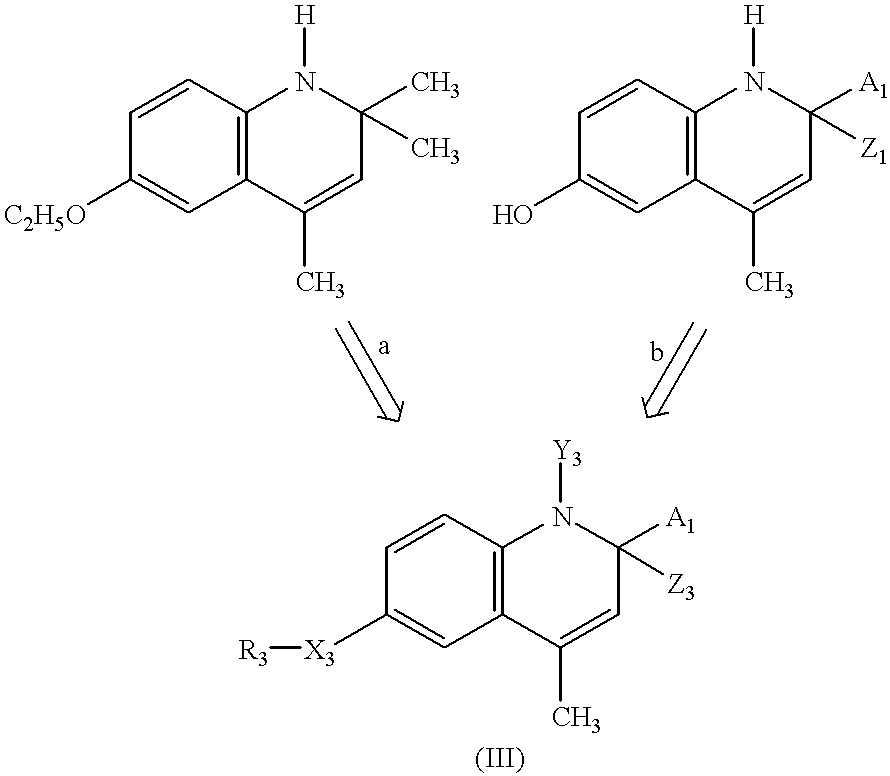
C12=C(C=CC([C2H5O])=C1)N([H])C(C)(C)C=C2C.C12=C(C=CC(O)=C1)N([H])C([A1])([Z1])C=C2C.C12=C(C=CC([X3][R3])=C1)N([Y3])C([A1])([Z3])C=C2C
